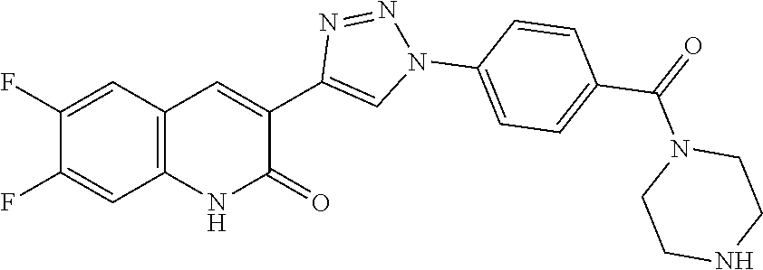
C12=C(C=C(F)C(F)=C1)C=C(C1=CN(C3=CC=C(C(=O)N4CCNCC4)C=C3)N=N1)C(=O)N2
